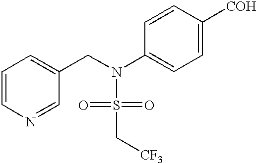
C1=CN=CC(CN(S(=O)(=O)C[CF3])C2=CC=C([COH])C=C2)=C1
